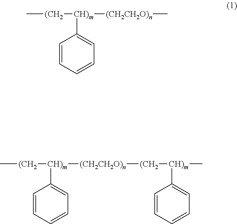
C[(CH2][CH)m]([(CH2CH2O)n]C)C1=CC=CC=C1.C[(CH2][CH)m]([(CH2CH2O)n][(CH2][CH)m](C)C1=CC=CC=C1)C1=CC=CC=C1
